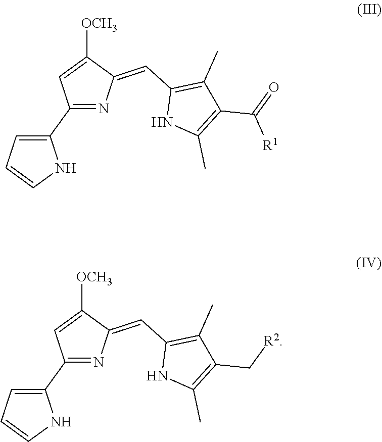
C1(C2=CC=CN2)=NC(=CC2=C(C)C(C(=O)[R1])=C(C)N2)C([OCH3])=C1.C1(C2=CC=CN2)=NC(=CC2=C(C)C(C[R2])=C(C)N2)C([OCH3])=C1
